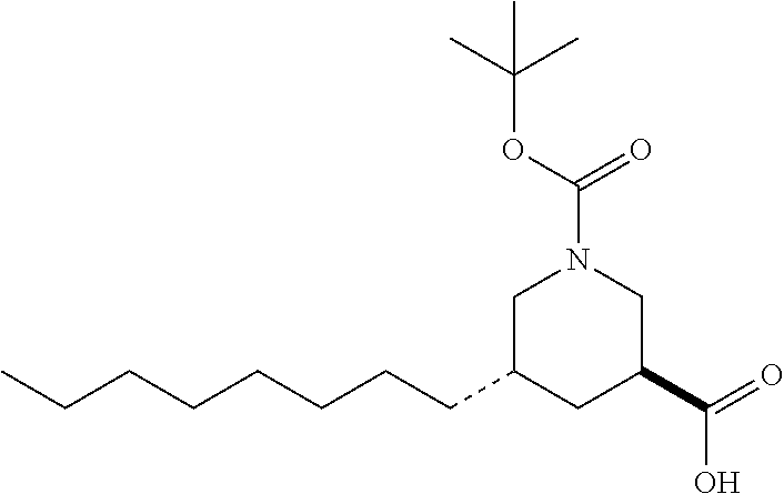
C1N(C(=O)OC(C)(C)C)CC(C(=O)O)CC1CCCCCCCC
